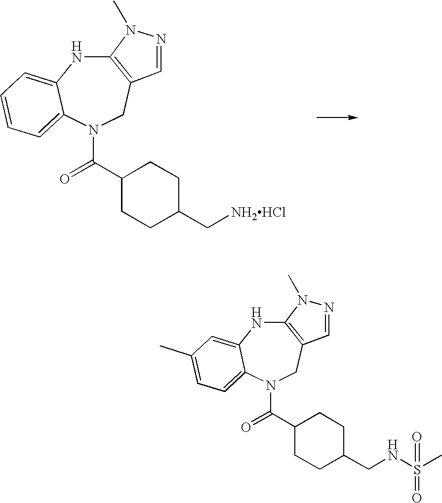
C12=C(CN(C(=O)C3CCC(C[NH2HCl])CC3)C3=CC=CC=C3N1)C=NN2C.C12=C(CN(C(=O)C3CCC(CNS(C)(=O)=O)CC3)C3=CC=C(C)C=C3N1)C=NN2C
